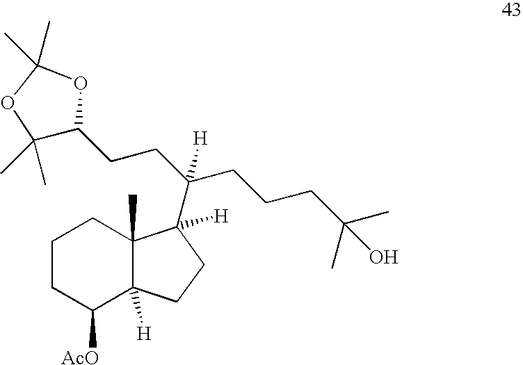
C1([AcO])C2([H])C(C)(CCC1)C([H])(C(CCC1C(C)(C)OC(C)(C)O1)(CCCC(C)(O)C)[H])CC2
